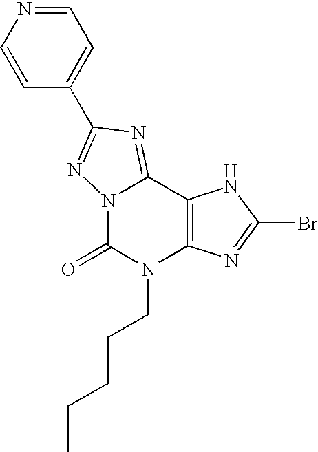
N12C(=O)N(CCCCC)C3=C(C1=NC(C1=CC=NC=C1)=N2)NC(Br)=N3
